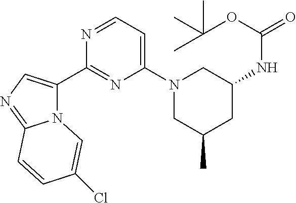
N12C(C3=NC(N4CC(C)CC(NC(=O)OC(C)(C)C)C4)=CC=N3)=CN=C1C=CC(Cl)=C2
